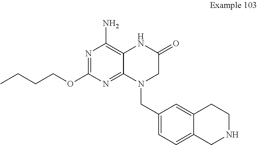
N1=C(OCCCC)N=C2C(=C1N)NC(=O)CN2CC1=CC=C2C(=C1)CCNC2
